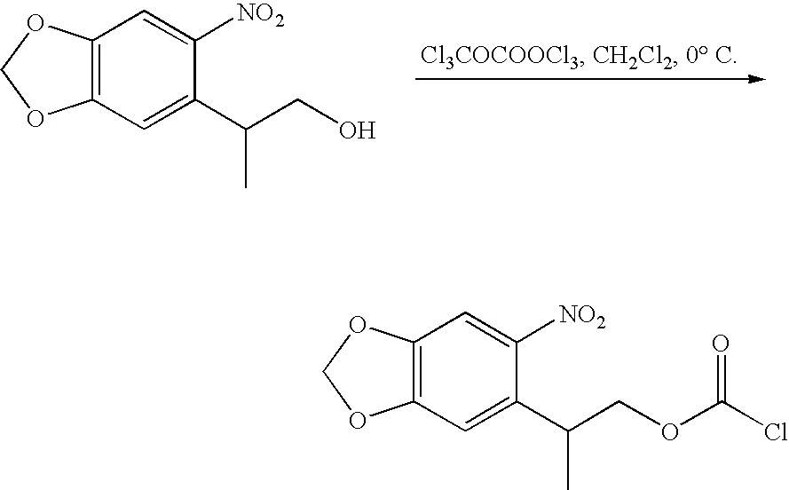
C12=C(C=C(C(CO)C)C([NO2])=C1)OCO2.C12=C(C=C(C(COC(Cl)=O)C)C([NO2])=C1)OCO2
